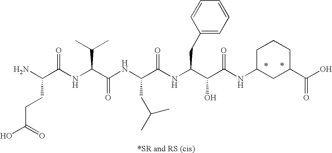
C(=O)(CCC(N)C(=O)NC(C(C)C)C(=O)NC(CC(C)C)C(=O)NC(CC1=CC=CC=C1)C(O)C(=O)NC1CC(C(O)=O)CCC1)O
